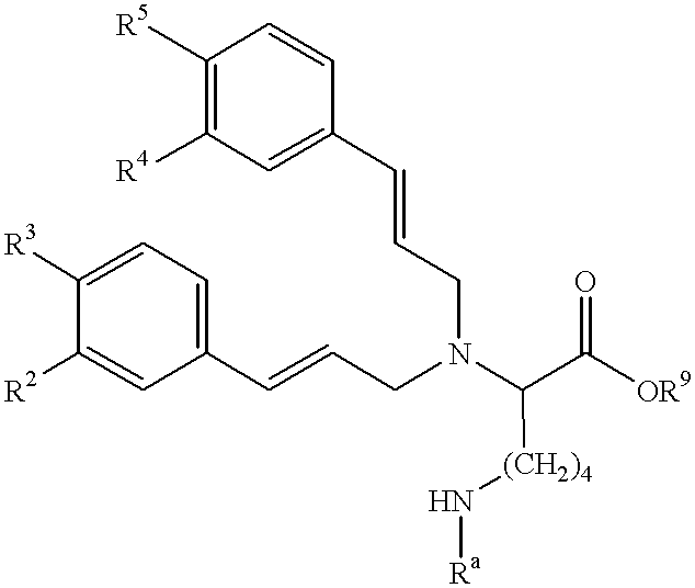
C1([R5])=C([R4])C=C(C=CCN(C(C([OR9])=O)[(CH2)4]N[Ra])CC=CC2=CC=C([R3])C([R2])=C2)C=C1
